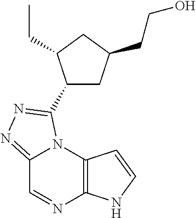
C12=NN=C(C3CC(CCO)CC3CC)N1C1=C(N=C2)NC=C1
